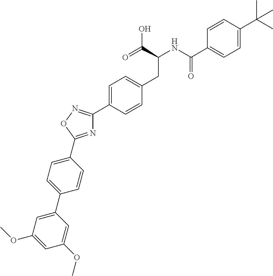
C1=CC(C(NC(CC2=CC=C(C3=NOC(C4=CC=C(C5=CC(OC)=CC(OC)=C5)C=C4)=N3)C=C2)C(=O)O)=O)=CC=C1C(C)(C)C
